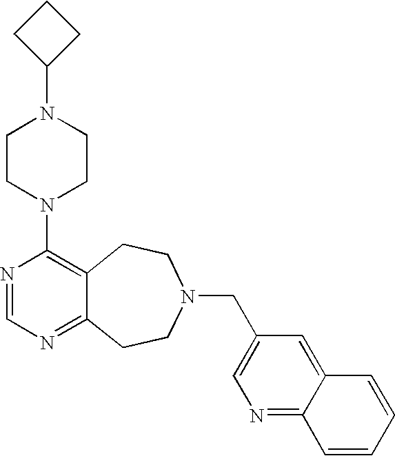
C1CC(N2CCN(C3=C4C(=NC=N3)CCN(CC3=CN=C5C(=C3)C=CC=C5)CC4)CC2)C1
